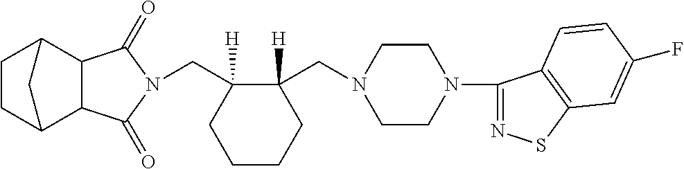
C(C1([H])CCCCC1(CN1CCN(C2=NSC3=C2C=CC(F)=C3)CC1)[H])N1C(=O)C2C3CCC(C2C1=O)C3
